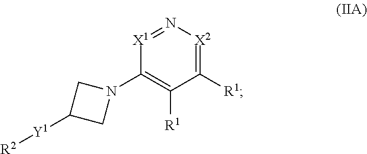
[X1]1=N[X2]=C([R1])C([R1])=C1N1CC([Y1][R2])C1
